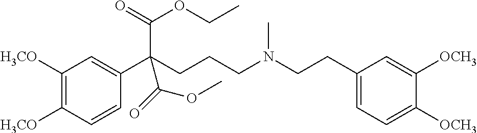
C1([H3CO])=C([H3CO])C=CC(C(CCCN(CCC2=CC=C([OCH3])C([OCH3])=C2)C)(C(=O)OCC)C(=O)OC)=C1
